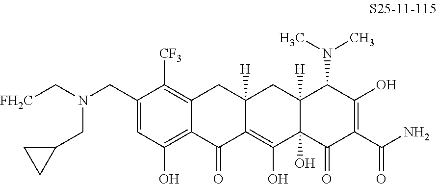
C1=C(CN(CC2CC2)C[FH2C])C([CF3])=C2C(=C1O)C(=O)C1=C(O)C3(O)C([H])(CC1([H])C2)C(N(C)C)C(O)=C(C(N)=O)C3=O
